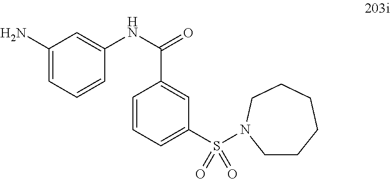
C1(N)=CC=CC(NC(=O)C2=CC(S(=O)(=O)N3CCCCCC3)=CC=C2)=C1
